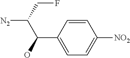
C1=CC(C(O)C([N2])CF)=CC=C1[NO2]
